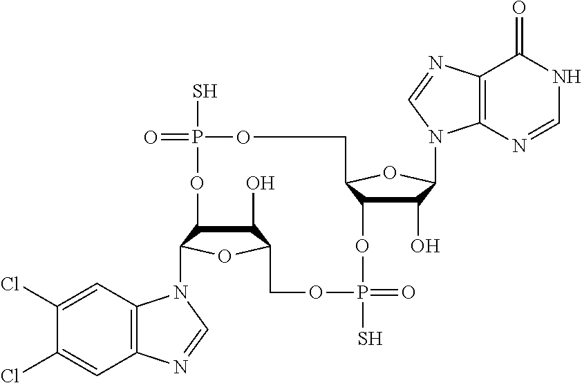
C1(O)C2C(N3C4=C(C=C(Cl)C(Cl)=C4)N=C3)OC1COP(S)(=O)OC1C(O)C(N3C4=C(C(=O)NC=N4)N=C3)OC1COP(S)(=O)O2
